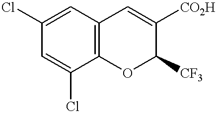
C1=C(Cl)C2=C(C=C1Cl)C=C([CO2H])C([CF3])O2
